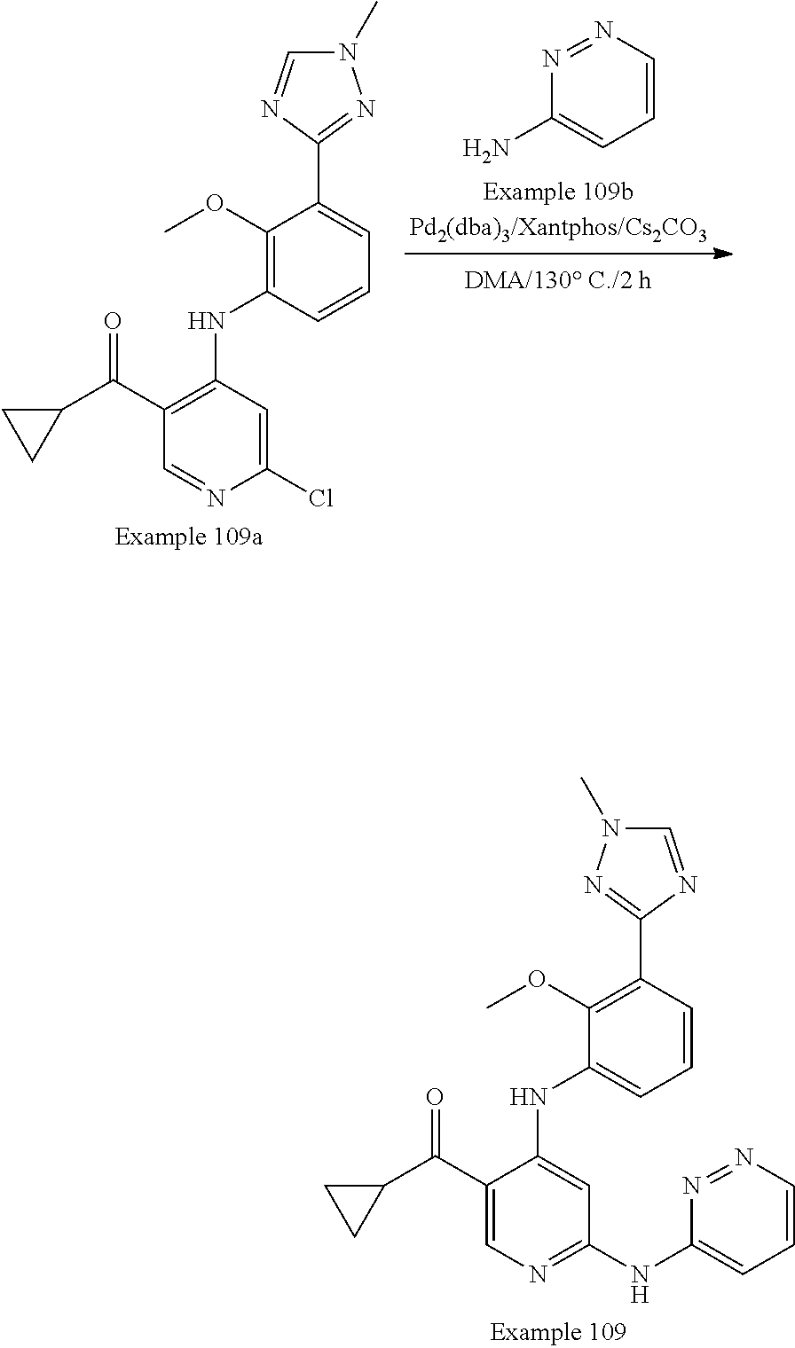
C1(OC)=C(C2=NN(C)C=N2)C=CC=C1NC1=CC(NC2=CC=CN=N2)=NC=C1C(C1CC1)=O.C1(OC)=C(NC2=C(C(C3CC3)=O)C=NC(Cl)=C2)C=CC=C1C1=NN(C)C=N1.C1=C(N)N=NC=C1
